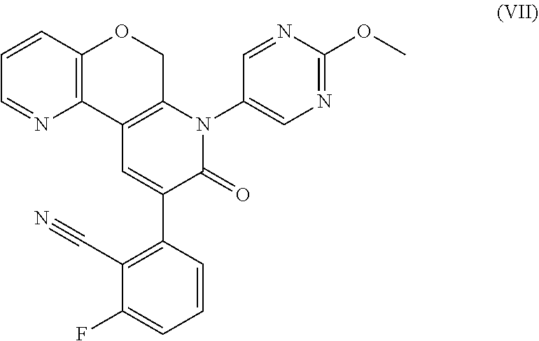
C12=C(OCC3=C1C=C(C1=C(C#N)C(F)=CC=C1)C(=O)N3C1=CN=C(OC)N=C1)C=CC=N2
